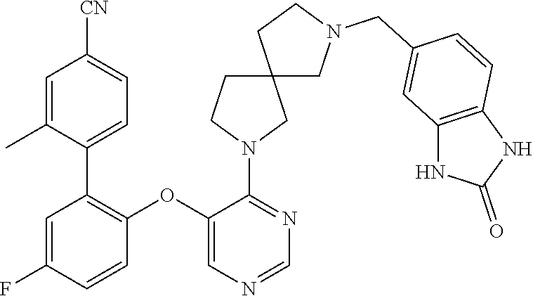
C1=C(F)C=CC(OC2=CN=CN=C2N2CC3(CC2)CN(CC2=CC4=C(C=C2)NC(=O)N4)CC3)=C1C1=CC=C([CN])C=C1C
